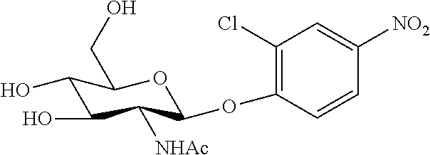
C1(OC2C([NHAc])C(O)C(O)C(CO)O2)=C(Cl)C=C([NO2])C=C1
